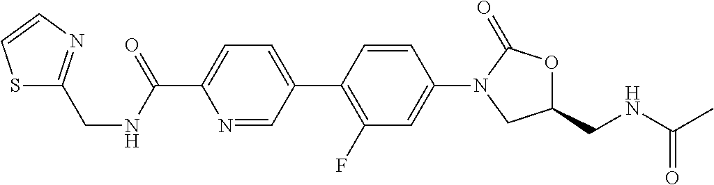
C1(CNC(C2=CC=C(C3=C(F)C=C(N4CC(CNC(C)=O)OC4=O)C=C3)C=N2)=O)=NC=CS1
